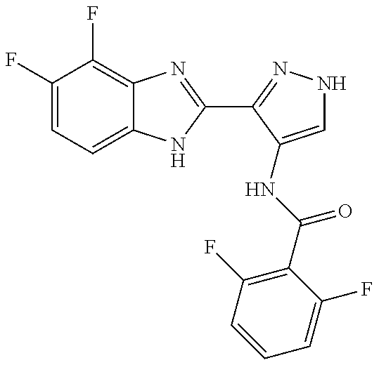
C1(F)=CC=C2C(=C1F)N=C(C1=NNC=C1NC(C1=C(F)C=CC=C1F)=O)N2
